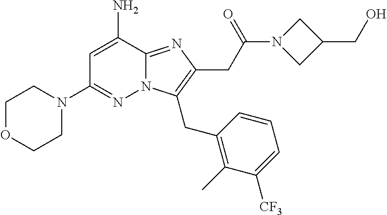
C1=C(N)C2=NC(CC(N3CC(CO)C3)=O)=C(CC3=C(C)C([CF3])=CC=C3)N2N=C1N1CCOCC1
